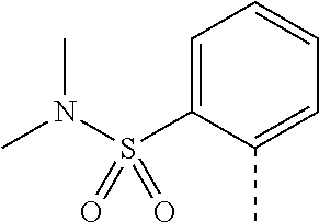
C1=C(S(N(C)C)(=O)=O)C(C)=CC=C1
